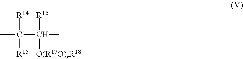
[R14]C([R15])(C(C)([R16])[O(R17O)rR18])C
